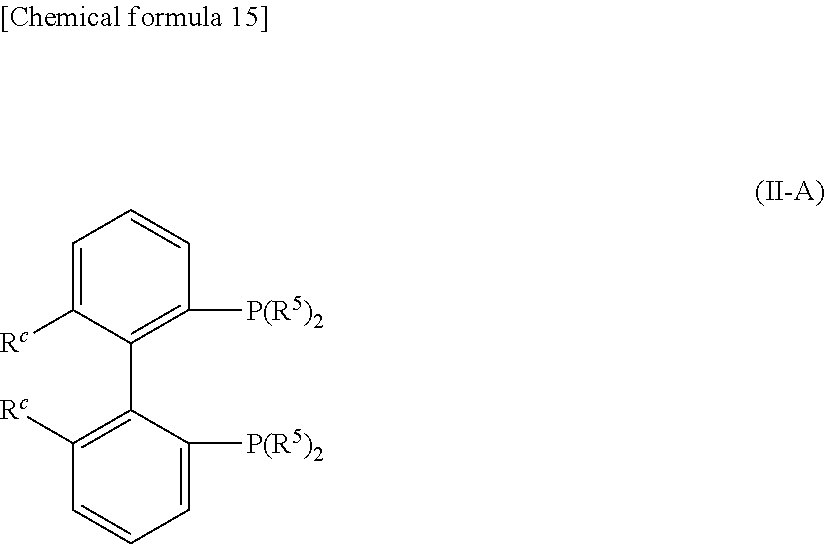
C1=CC=C([Rc])C(C2=C([Rc])C=CC=C2[P(R5)2])=C1[P(R5)2]
